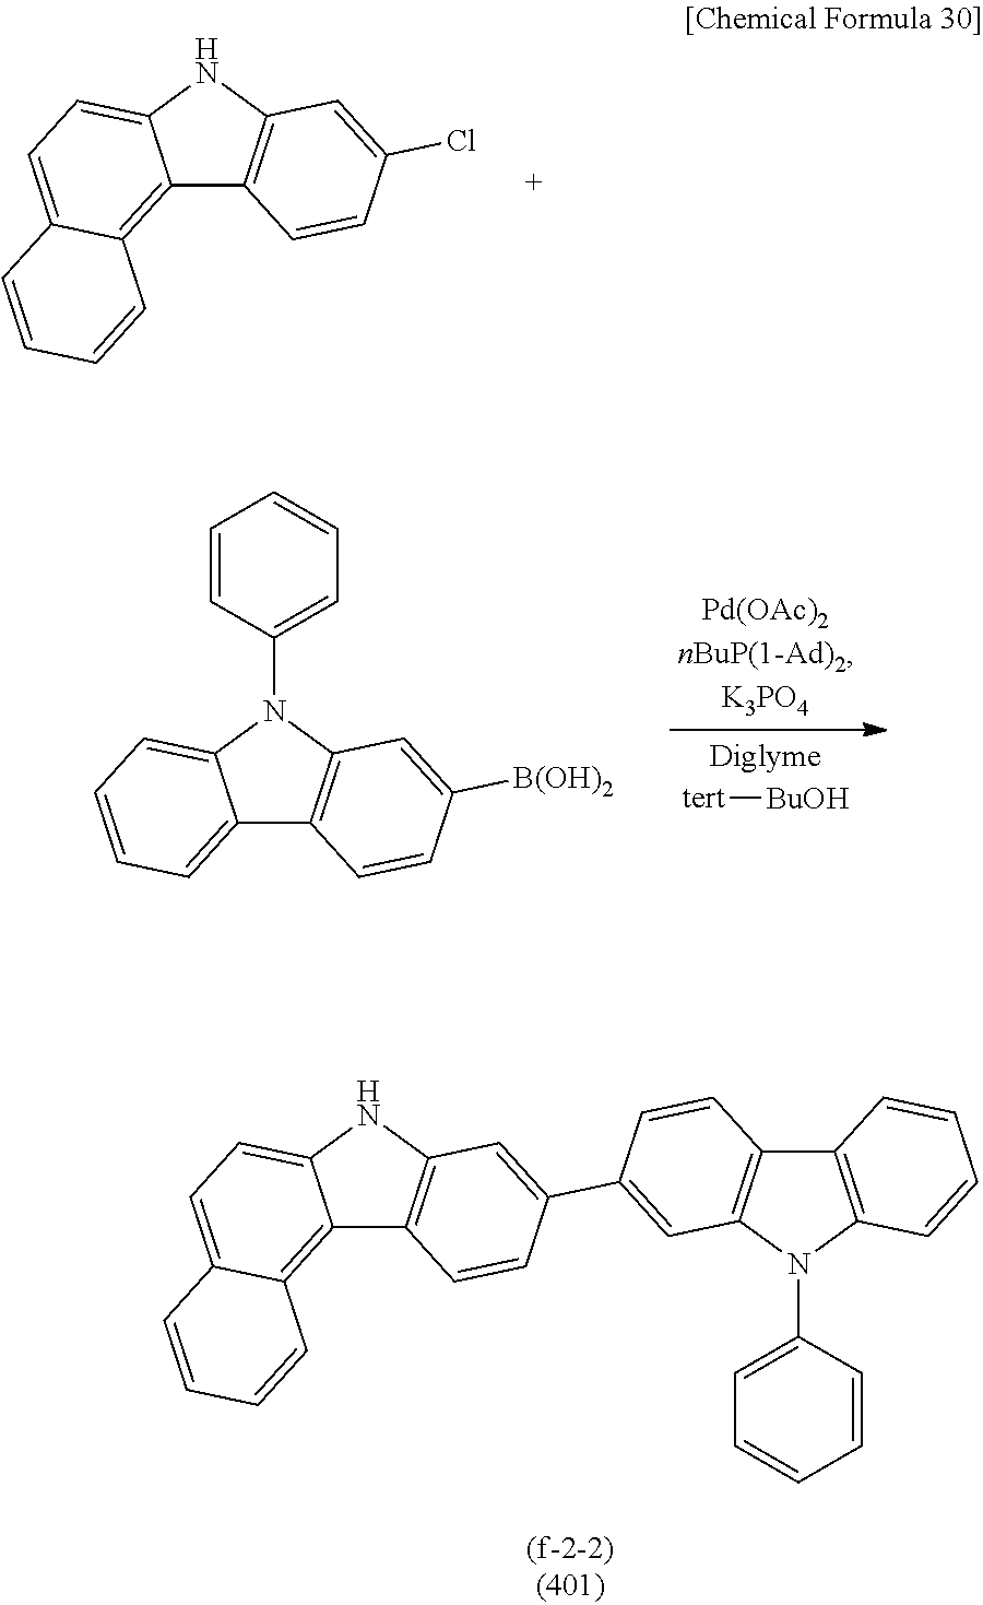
C12=C3C(=CC=C1NC1=C2C=CC(C2=CC4=C(C=C2)C2=C(N4C4=CC=CC=C4)C=CC=C2)=C1)C=CC=C3.C12=C3C(=CC=C1NC1=C2C=CC(Cl)=C1)C=CC=C3.[tert][BuOH].C12=CC=CC=C1N(C1=CC=CC=C1)C1=C2C=CC([B(OH)2])=C1
